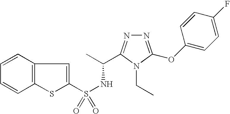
N1=C(OC2=CC=C(F)C=C2)N(CC)C(C(C)NS(=O)(=O)C2=CC3=C(S2)C=CC=C3)=N1
